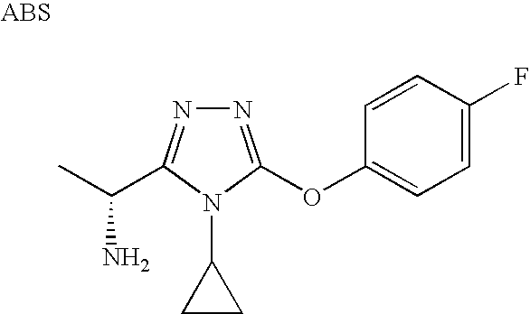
N1=C(OC2=CC=C(F)C=C2)N(C2CC2)C(C(C)N)=N1
